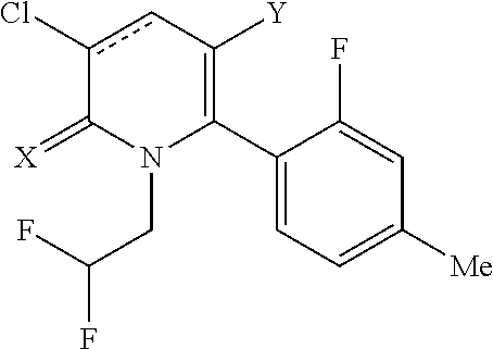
C1(C2=C([Y])cc(Cl)C(=[X])N2CC(F)F)=CC=C([Me])C=C1F
